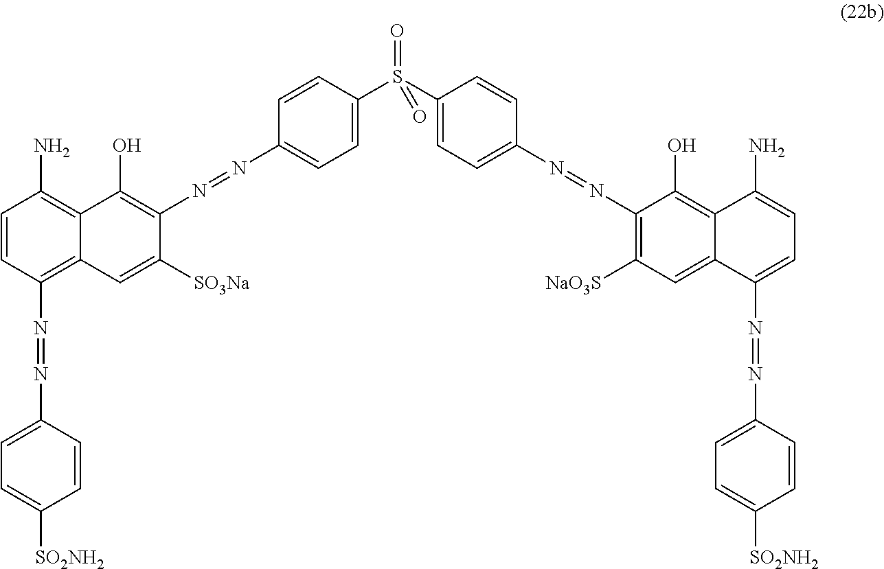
C1=CC(S(=O)(C2=CC=C(N=NC3=C([NaO3S])C=C4C(N=NC5=CC=C([SO2NH2])C=C5)=CC=C(N)C4=C3O)C=C2)=O)=CC=C1N=NC1=C(O)C2=C(N)C=CC(N=NC3=CC=C([SO2NH2])C=C3)=C2C=C1[SO3Na]
